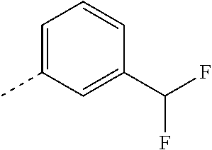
C1=C(C)C=C(C(F)F)C=C1
